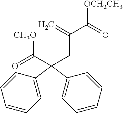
C1=CC2=C(C=C1)C(CC(C([OCH2CH3])=O)=C)(C([CH3O])=O)C1=C2C=CC=C1
